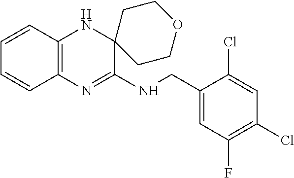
C1=CC2=C(C=C1)N=C(NCC1=CC(F)=C(Cl)C=C1Cl)C1(N2)CCOCC1
